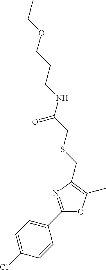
C1=C(Cl)C=CC(C2=NC(CSCC(NCCCOCC)=O)=C(C)O2)=C1
